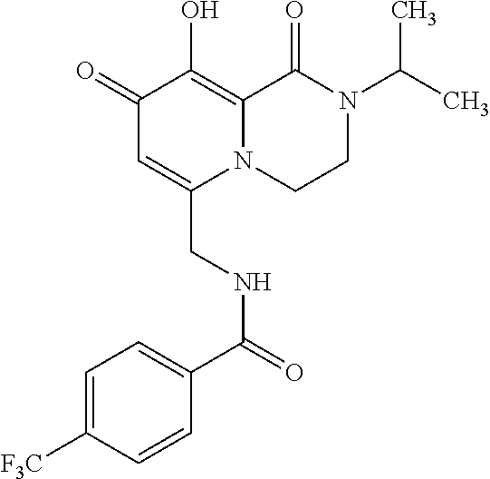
C1(=O)C=C(CNC(C2=CC=C([F3C])C=C2)=O)N2C(=C1O)C(=O)N(C(C)C)CC2
